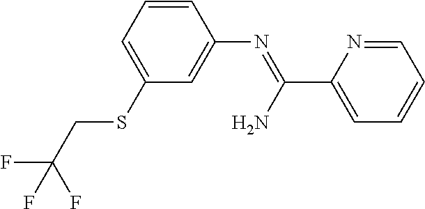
C1=CC=C(SCC(F)(F)F)C=C1N=C(C1=CC=CC=N1)N
